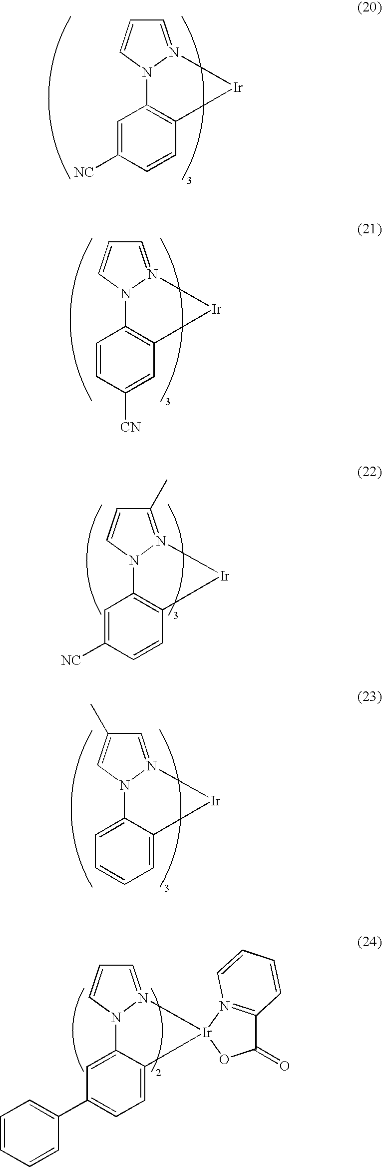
C1=C([NC])C=CC2=C1N1C=CC=N1[Ir]2.C1=CC([CN])=CC2=C1N1C=CC=N1[Ir]2.C1=C([NC])C=CC2=C1N1C=CC(C)=N1[Ir]2.C1=C2C(=CC=C1)[Ir]N1=CC(C)=CN21.C1=C2C(=CC=C1C1=CC=CC=C1)[Ir]1(N3=CC=CN23)N2=C(C(=O)O1)C=CC=C2
